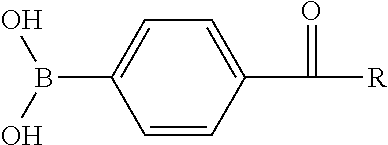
C1(C([R])=O)=CC=C(B(O)O)C=C1
